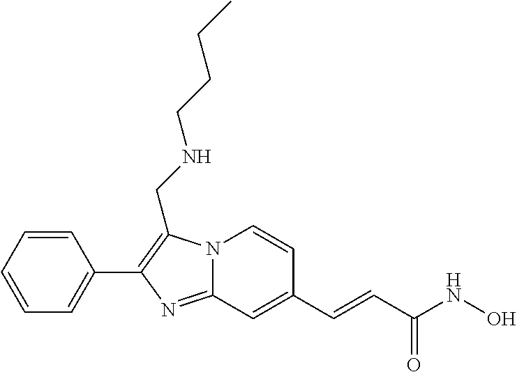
N12C(=NC(C3=CC=CC=C3)=C1CNCCCC)C=C(C=CC(NO)=O)C=C2
